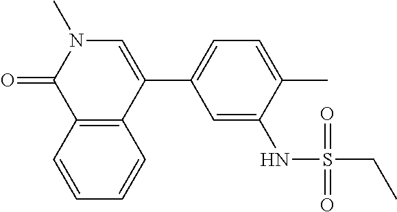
O=C1N(C)C=C(C2=CC=C(C)C(NS(CC)(=O)=O)=C2)C2=C1C=CC=C2
